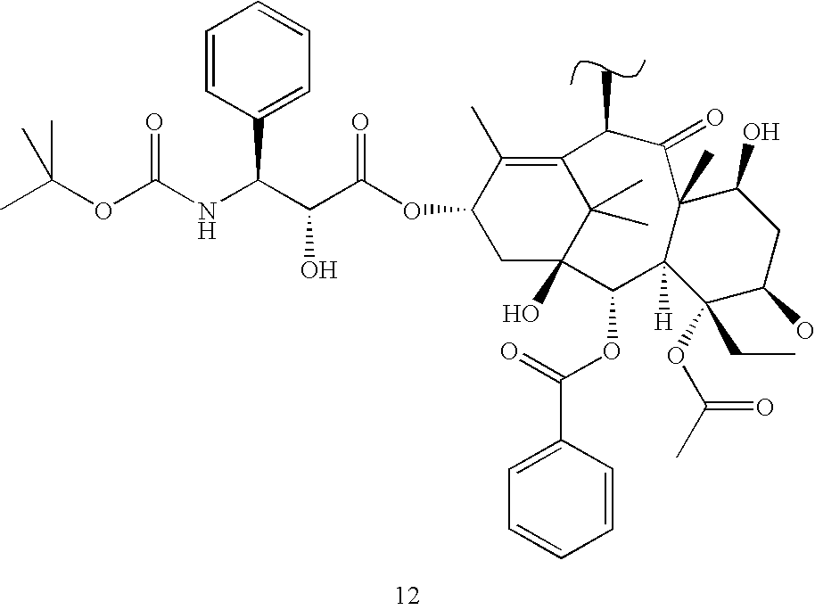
CC(OC(NC(C(C(OC1CC2(O)C(C)(C)C(=C1C)C(C)C(=O)C1(C)C([H])(C2OC(C2=CC=CC=C2)=O)C(OC(C)=O)(CC)C(O)CC1O)=O)O)C1=CC=CC=C1)=O)(C)C
